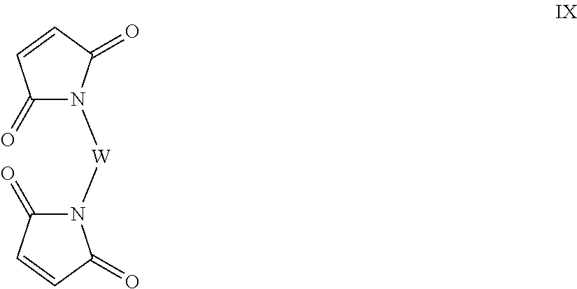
C1(=O)N([W]N2C(=O)C=CC2=O)C(=O)C=C1
